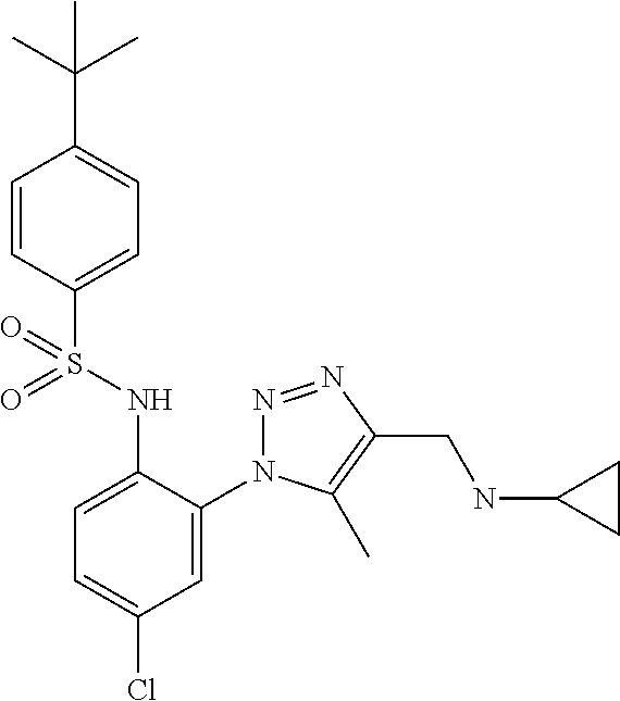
C1=CC(S(NC2=CC=C(Cl)C=C2N2N=NC(CNC3CC3)=C2C)(=O)=O)=CC=C1C(C)(C)C
